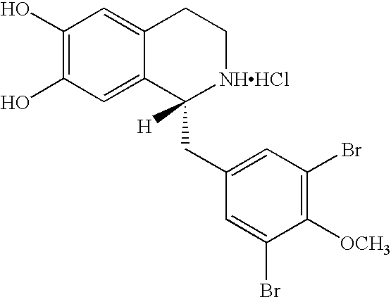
C1(O)=C(O)C=C2C(=C1)CC[NHHCl]C2(CC1=CC(Br)=C([OCH3])C(Br)=C1)[H]
